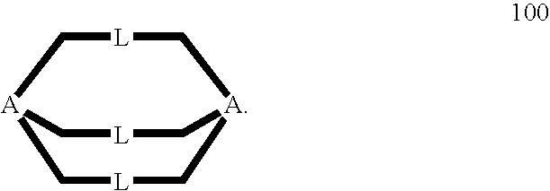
[L]1C[A]2C[L]C[A](C[L]C2)C1
